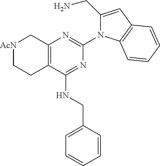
C12=C(C(NCC3=CC=CC=C3)=NC(N3C(CN)=CC4=C3C=CC=C4)=N1)CC[AcN]C2
